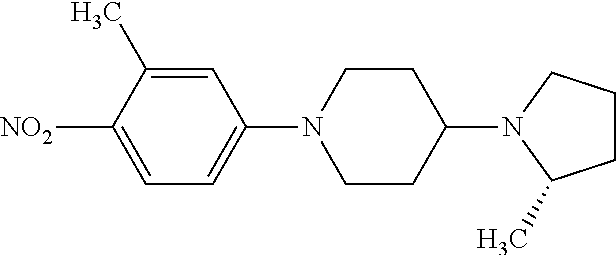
C1(N2CCC(N3C(C)CCC3)CC2)=CC=C([NO2])C(C)=C1
